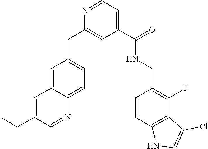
C1=C2C(=CC=C1CC1=CC(C(NCC3=C(F)C4=C(C=C3)NC=C4Cl)=O)=CC=N1)N=CC(CC)=C2
